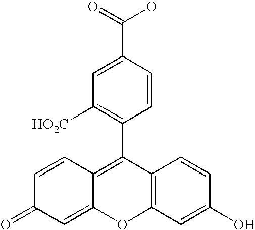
C12=C(C=C(O)C=C1)OC1=CC(=O)C=CC1=C2C1=C([HO2C])C=C(C(=O)O)C=C1
